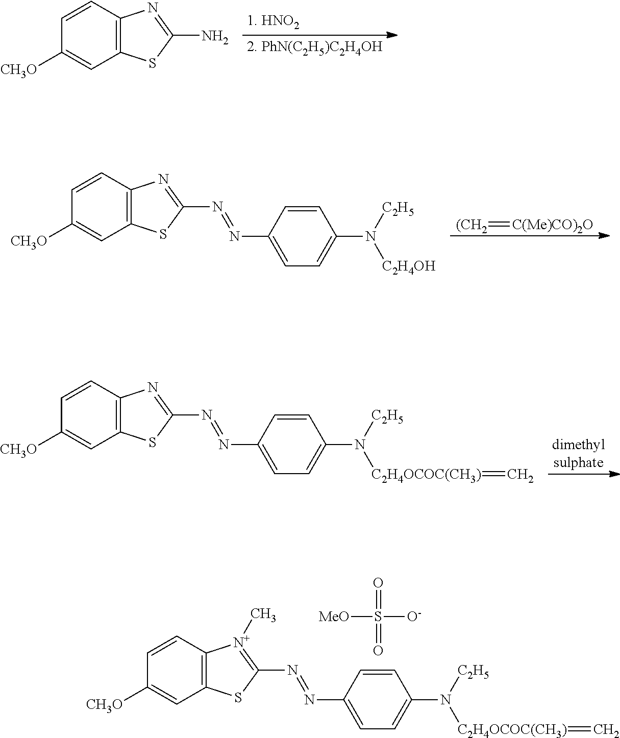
C12=C(C=CC([CH3O])=C1)[N+](C)=C(N=NC1=CC=C(N([C2H5])[C2H4OCOC(CH3)]=C)C=C1)S2.[MeO]S(=O)(=O)[O-].C12=C(C=CC([CH3O])=C1)N=C(N)S2.[(CH2]=[C(Me)CO)2O].C12=C(C=CC([CH3O])=C1)N=C(N=NC1=CC=C(N([C2H5])[C2H4OH])C=C1)S2.C12=C(C=CC([CH3O])=C1)N=C(N=NC1=CC=C(N([C2H5])[C2H4OCOC(CH3)]=C)C=C1)S2
